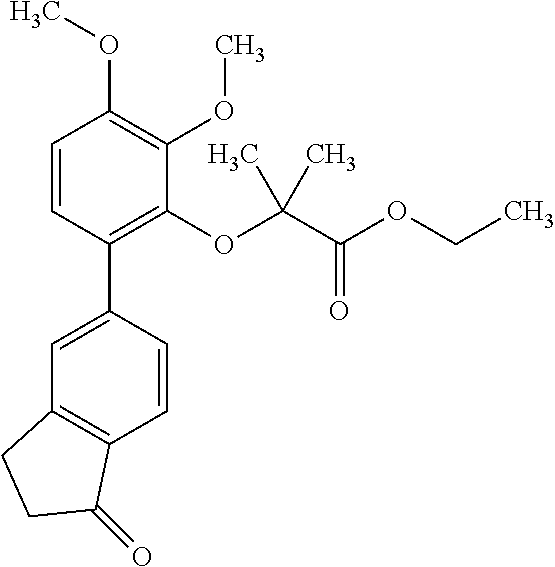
C1=C(C2=C(OC(C(OCC)=O)(C)C)C(OC)=C(OC)C=C2)C=CC2=C1CCC2=O
